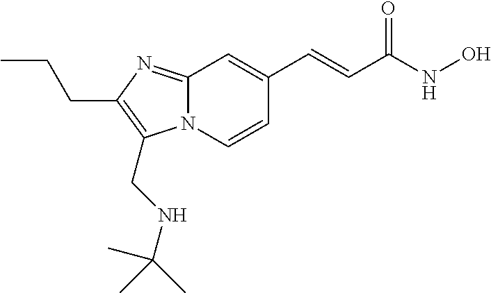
N12C(=NC(CCC)=C1CNC(C)(C)C)C=C(C=CC(NO)=O)C=C2
